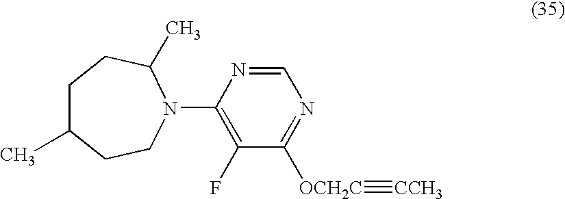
C1(N2CCC(C)CCC2C)=C(F)C([OCH2C]#[CCH3])=NC=N1
